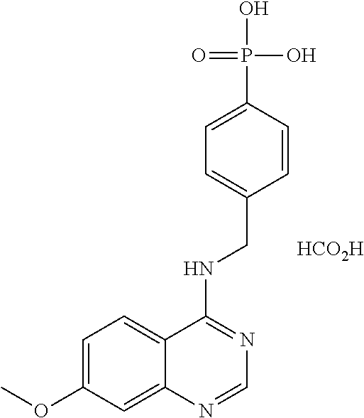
C1=C(OC)C=C2C(=C1)C(NCC1=CC=C(P(=O)(O)O)C=C1)=NC=N2.[HCO2H]
